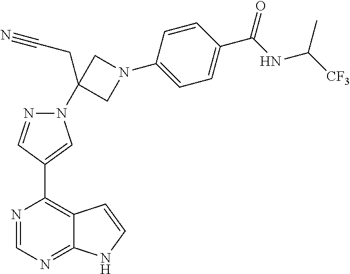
C1=CC(N2CC(N3N=CC(C4=C5C(=NC=N4)NC=C5)=C3)(CC#N)C2)=CC=C1C(=O)NC(C)[CF3]
